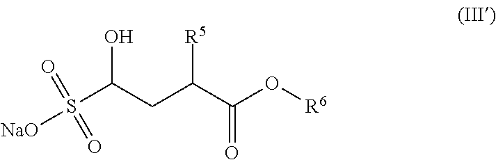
S(C(CC(C(O[R6])=O)[R5])O)([NaO])(=O)=O
